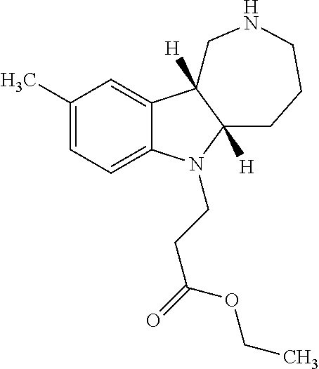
C1(C)=CC=C2C(=C1)C1([H])C([H])(N2CCC(=O)OCC)CCCNC1
